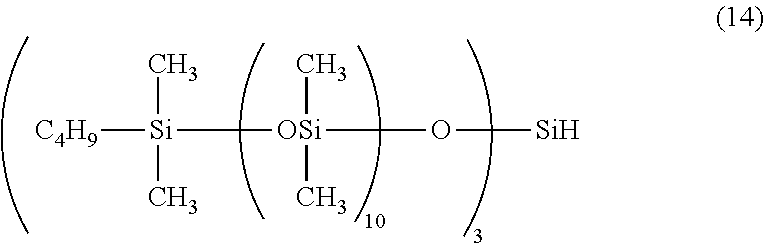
[C4H9][Si]([OSi](C)(C)O[Si])(C)C
